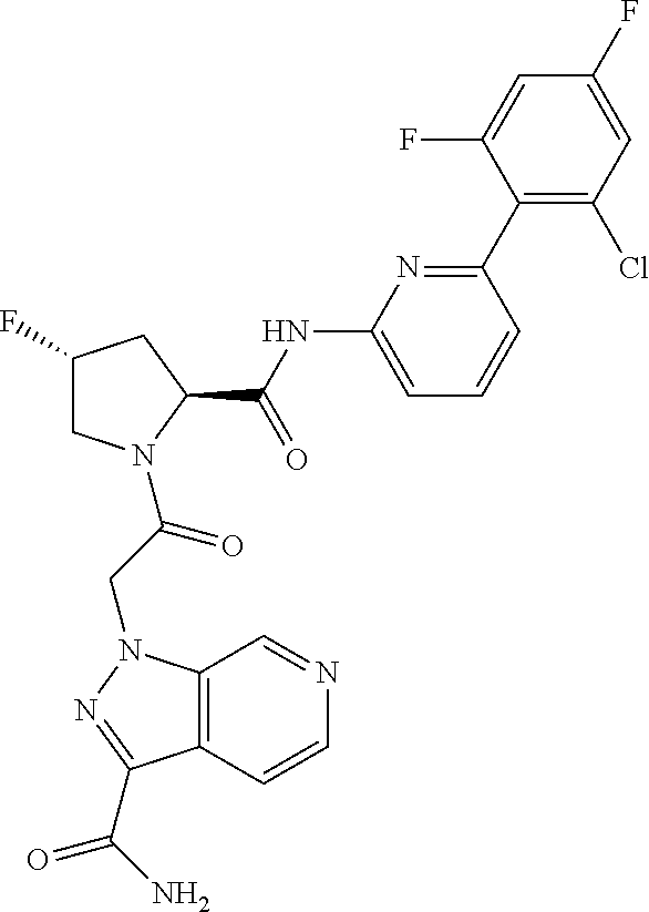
C1(F)CN(C(CN2C3=C(C=CN=C3)C(C(N)=O)=N2)=O)C(C(NC2=CC=CC(C3=C(Cl)C=C(F)C=C3F)=N2)=O)C1
